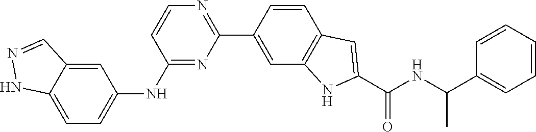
C1=CN=C(C2=CC3=C(C=C2)C=C(C(NC(C2=CC=CC=C2)C)=O)N3)N=C1NC1=CC=C2C(=C1)C=NN2
